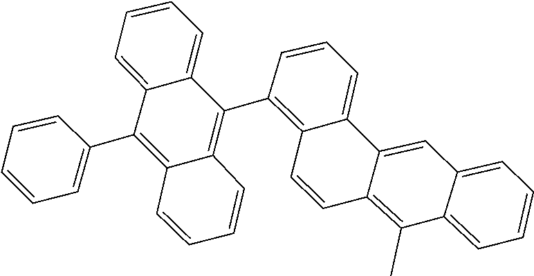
C1=C2C3=CC4=CC=CC=C4C(C)=C3C=CC2=C(C2=C3C=CC=CC3=C(C3=CC=CC=C3)C3=CC=CC=C23)C=C1
